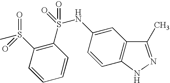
C1(S(NC2=CC3=C(C=C2)NN=C3C)(=O)=O)=C(S(C)(=O)=O)C=CC=C1
